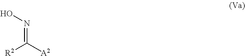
ON=C([A2])[R2]
